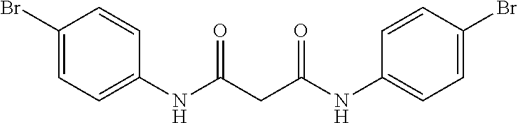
C1(Br)=CC=C(NC(CC(NC2=CC=C(Br)C=C2)=O)=O)C=C1
